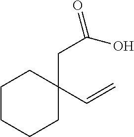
C1CCCC(CC(O)=O)(C=C)C1
